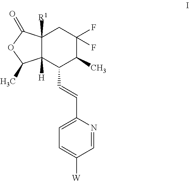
C12([R1])C([H])(C(C=CC3=CC=C([W])C=N3)C(C)C(F)(F)C1)C(C)OC2=O
